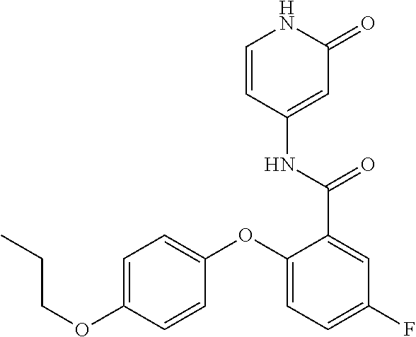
C1=CC(NC(=O)C2=CC(F)=CC=C2OC2=CC=C(OCCC)C=C2)=CC(=O)N1
